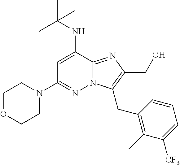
N12C(=NC(CO)=C1CC1=C(C)C([CF3])=CC=C1)C(NC(C)(C)C)=CC(N1CCOCC1)=N2
